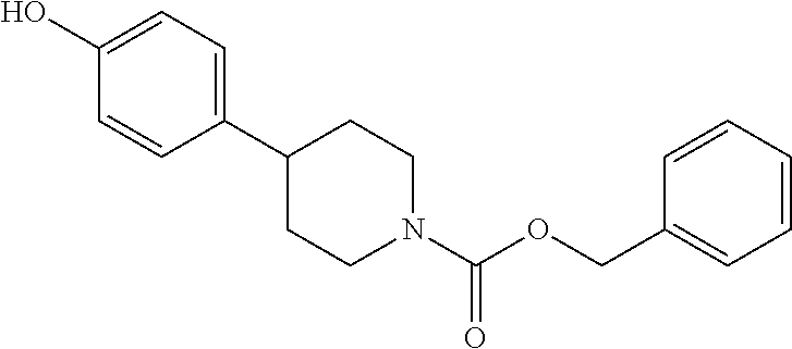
C1(C2CCN(C(OCC3=CC=CC=C3)=O)CC2)=CC=C(O)C=C1
